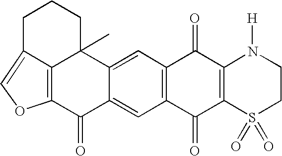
C12=C(C(=O)C3=C(C1=O)N([H])CCS3(=O)=O)C=C1C(=C2)C2(C)C3=C(C1=O)OC=C3CCC2
